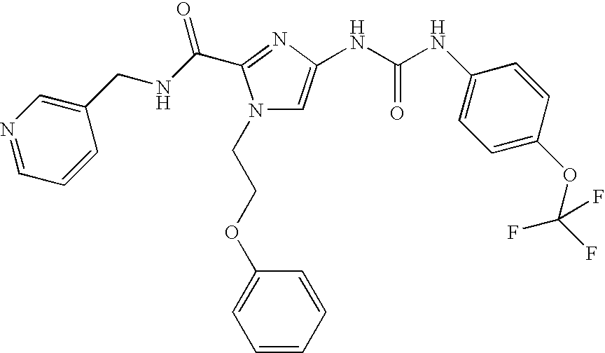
C1=NC=C(CNC(=O)C2=NC(NC(NC3=CC=C(OC(F)(F)F)C=C3)=O)=CN2CCOC2=CC=CC=C2)C=C1
